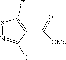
S1N=C(Cl)C(C([OMe])=O)=C1Cl
